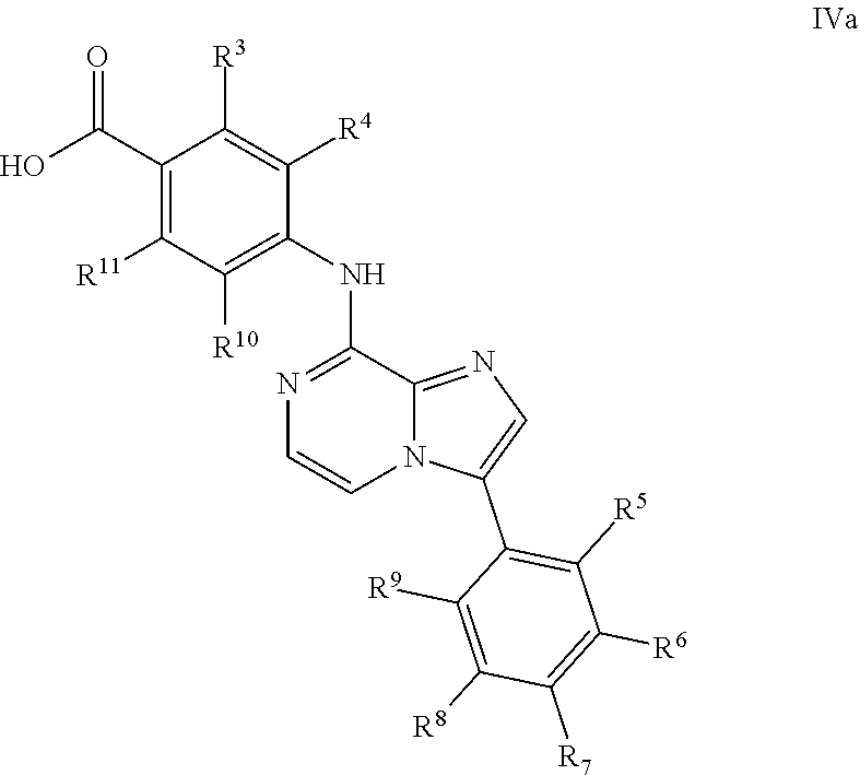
C(=O)(C1=C([R11])C([R10])=C(NC2=NC=CN3C2=NC=C3C2=C([R5])C([R6])=C([R7])C([R8])=C2[R9])C([R4])=C1[R3])O
